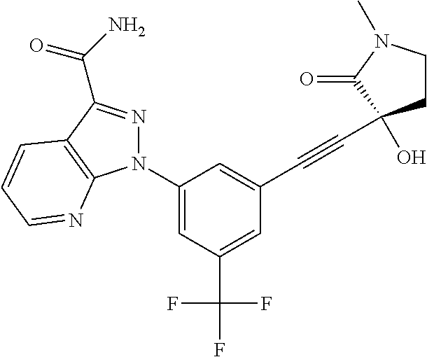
N1(C2=CC(C(F)(F)F)=CC(C#CC3(O)CCN(C)C3=O)=C2)N=C(C(=O)N)C2=C1N=CC=C2
